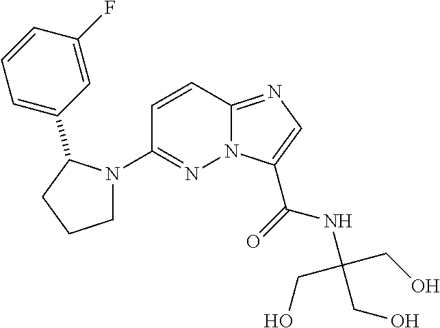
N12C(=NC=C1C(=O)NC(CO)(CO)CO)C=CC(N1CCCC1C1=CC=CC(F)=C1)=N2
